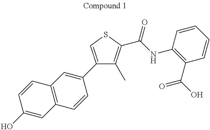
C1(C2=CC3=C(C=C2)C=C(O)C=C3)=CSC(C(NC2=C(C(O)=O)C=CC=C2)=O)=C1C
